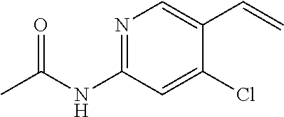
N1=C(NC(C)=O)C=C(Cl)C(C=C)=C1
